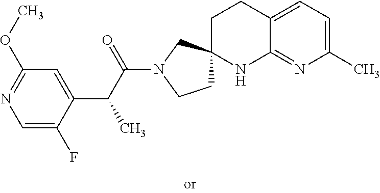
C1=C(F)C(C(C(N2CCC3(C2)CCC2=CC=C(C)N=C2N3)=O)C)=CC(OC)=N1
